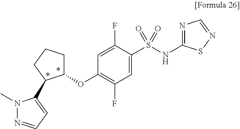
C1(S(NC2=NC=NS2)(=O)=O)=CC(F)=C(OC2CCCC2C2=CC=NN2C)C=C1F
